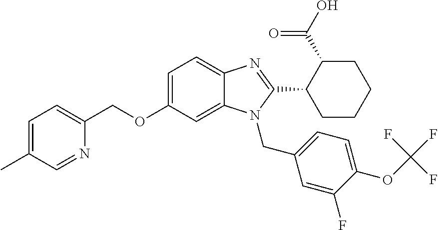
C1=C(C)C=NC(COC2=CC=C3C(=C2)N(CC2=CC=C(OC(F)(F)F)C(F)=C2)C(C2C(C(O)=O)CCCC2)=N3)=C1
